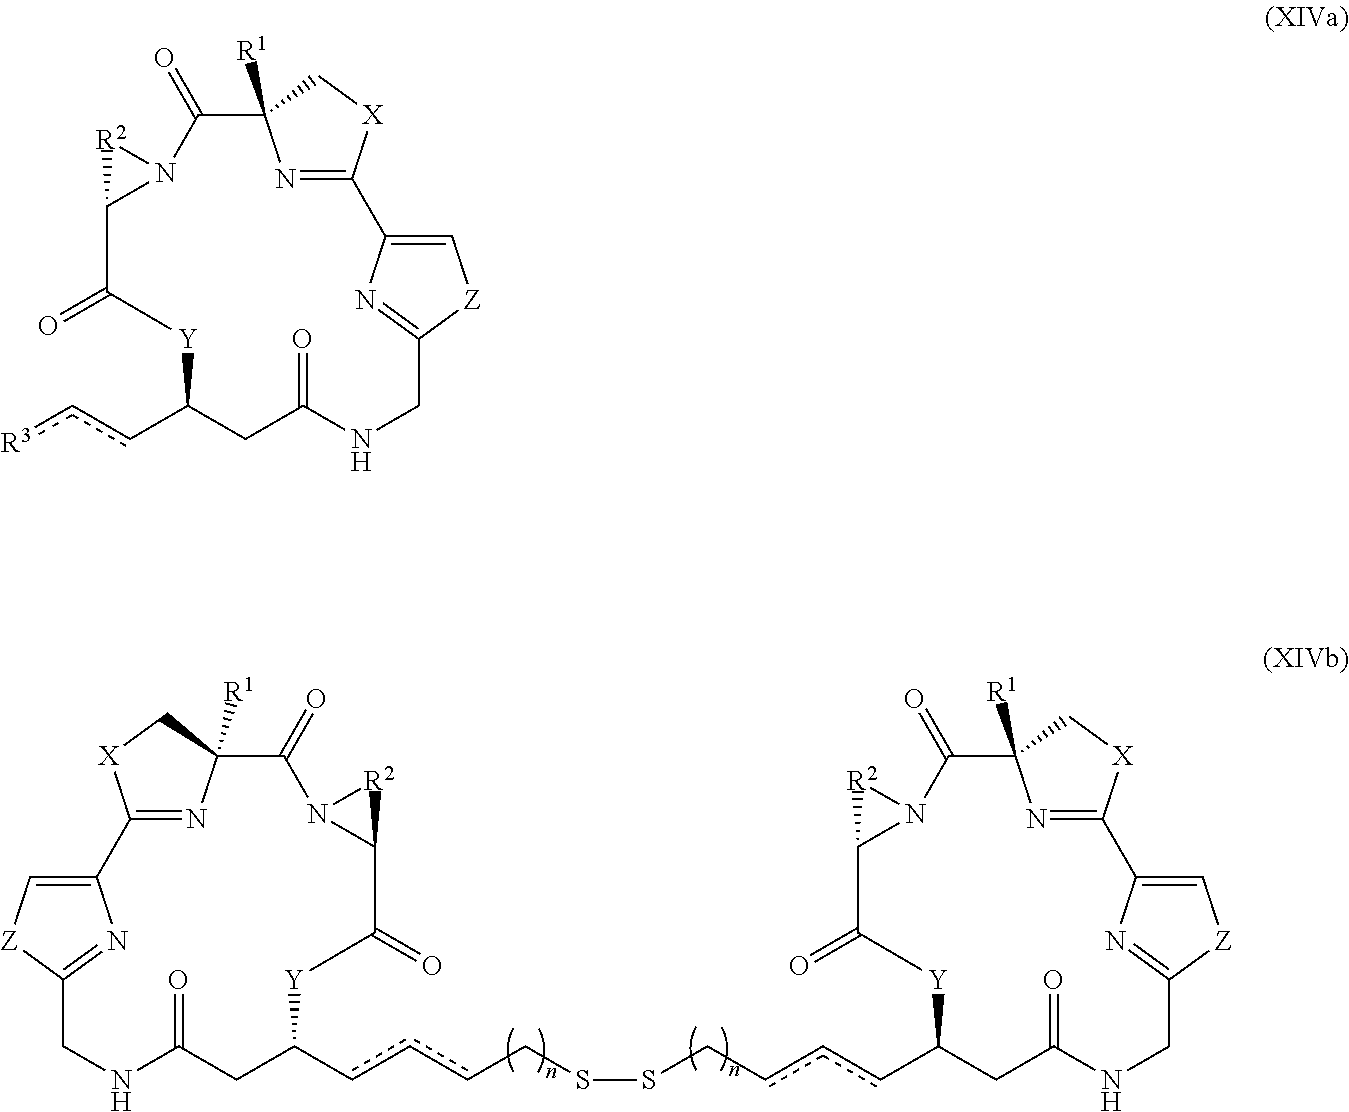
c(cC1CC(=O)NCC2=NC(=C[Z]2)C2=NC([R1])(C[X]2)C(=O)N2[R2]C2C(=O)[Y]1)cCSSCcccC1CC(=O)NCC2=NC(=C[Z]2)C2=NC([R1])(C[X]2)C(=O)N2[R2]C2C(=O)[Y]1.[R3]ccC1CC(=O)NCC2=NC(=C[Z]2)C2=NC([R1])(C[X]2)C(=O)N2[R2]C2C(=O)[Y]1
